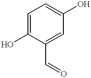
C1=C(O)C(C=O)=CC(O)=C1
